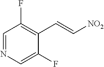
C1=NC=C(F)C(C=C[NO2])=C1F
